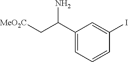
C1(C(C[MeO2C])N)=CC=CC(I)=C1
